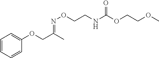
C1=CC=CC(OCC(C)=NOCCNC(OCCOC)=O)=C1
